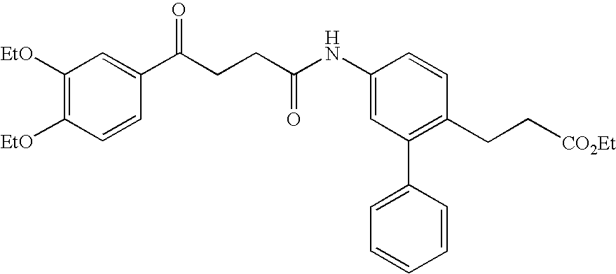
C1([EtO])=C([EtO])C=CC(C(CCC(NC2=CC(C3=CC=CC=C3)=C(CC[CO2Et])C=C2)=O)=O)=C1
